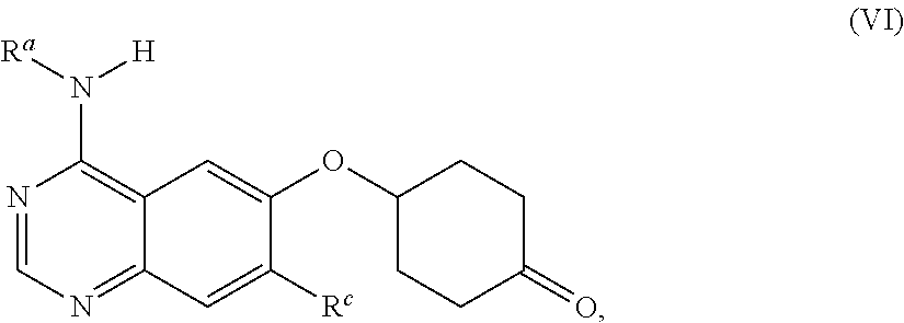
N1=CN=C2C(=C1N([Ra])[H])C=C(OC1CCC(=O)CC1)C([Rc])=C2
